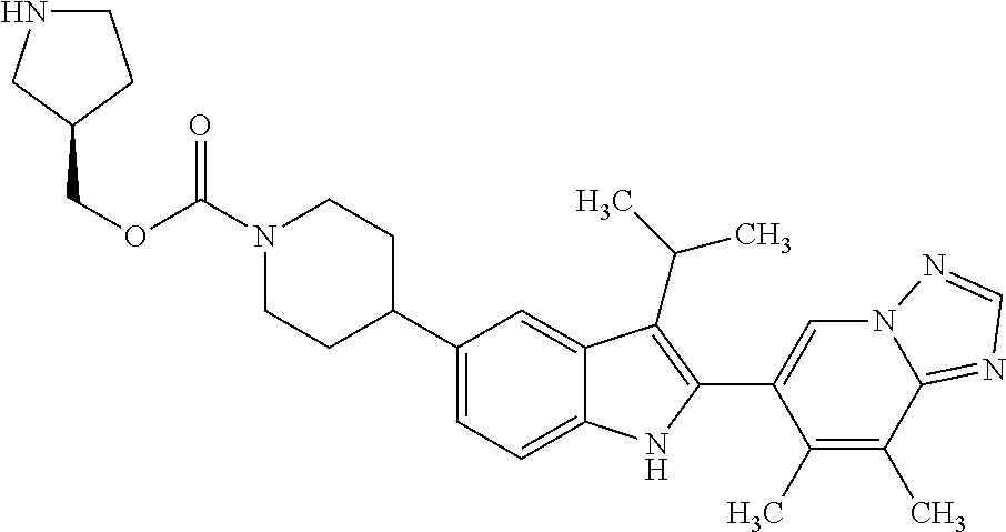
O(C(=O)N1CCC(C2=CC=C3C(=C2)C(C(C)C)=C(C2=CN4C(=NC=N4)C(C)=C2C)N3)CC1)CC1CCNC1
